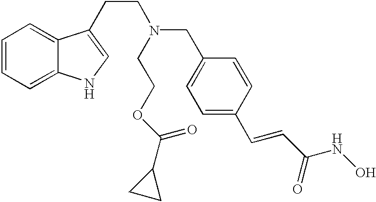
C1=CC=C2C(=C1)C(CCN(CC1=CC=C(C=CC(NO)=O)C=C1)CCOC(=O)C1CC1)=CN2
